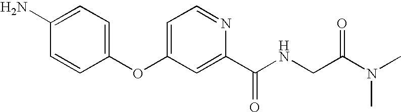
C1(OC2=CC=NC(C(NCC(N(C)C)=O)=O)=C2)=CC=C(N)C=C1
